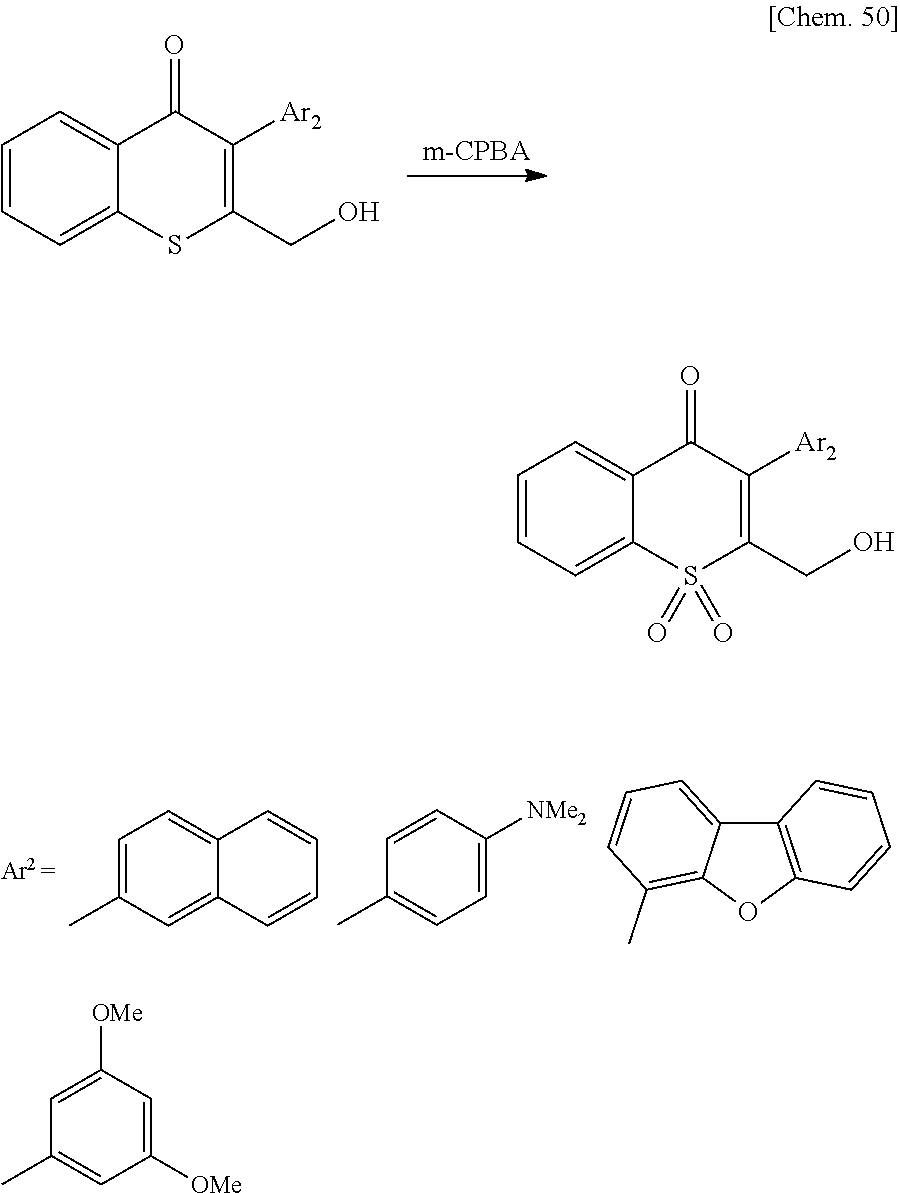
C1=CC=C2C(=C1)C(=O)C([Ar2])=C(CO)S2.C1=C(C)C=C2C(=C1)C=CC=C2.C1=CC([NMe2])=CC=C1C.C12=C(OC3=C(C)C=CC=C13)C=CC=C2.C1=CC=C2C(=C1)C(=O)C([Ar2])=C(CO)S2(=O)=O.C1=C([OMe])C=C([OMe])C=C1C
